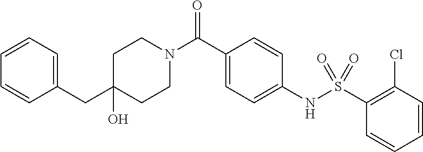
C1CN(C(C2=CC=C(NS(=O)(=O)C3=C(Cl)C=CC=C3)C=C2)=O)CCC1(O)CC1=CC=CC=C1
